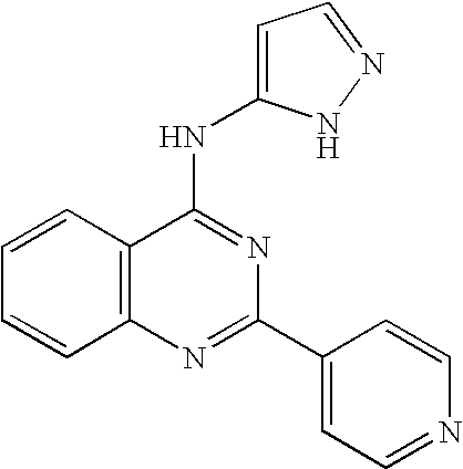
C12=C(N=C(C3=CC=NC=C3)N=C1NC1=CC=NN1)C=CC=C2
